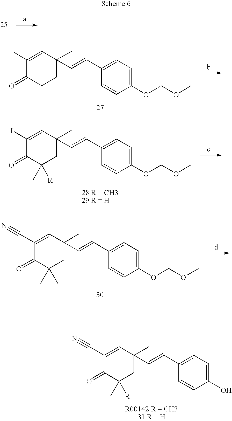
C1(I)=CC(C)(C=CC2=CC=C(OCOC)C=C2)CCC1=O.C1(I)=CC(C)(C=CC2=CC=C(OCOC)C=C2)CC(C)([R])C1=O.C1(C#N)=CC(C)(C=CC2=CC=C(OCOC)C=C2)CC(C)(C)C1=O.C1(C#N)=CC(C)(C=CC2=CC=C(O)C=C2)CC(C)([R])C1=O
